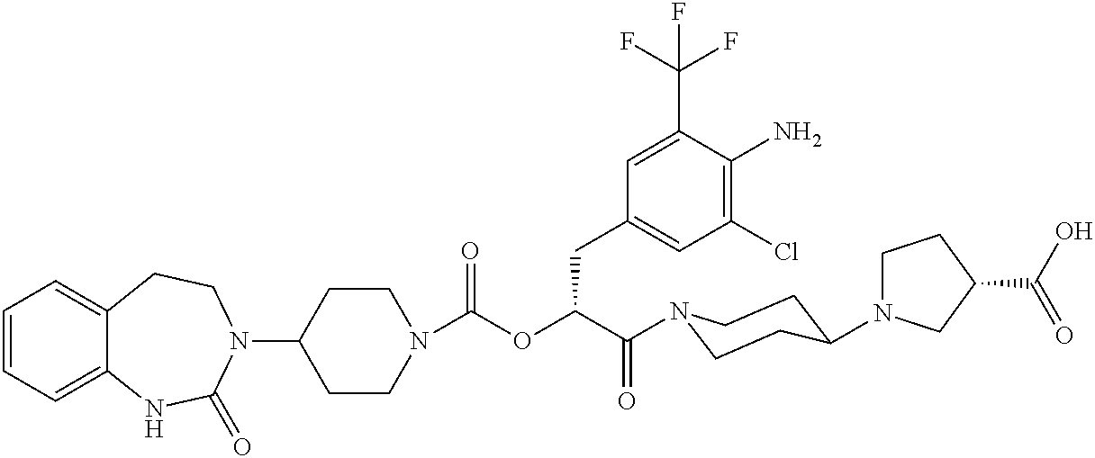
C1(N2CCC3=CC=CC=C3NC2=O)CCN(C(=O)OC(C(=O)N2CCC(N3CCC(C(O)=O)C3)CC2)CC2=CC(Cl)=C(N)C(C(F)(F)F)=C2)CC1
